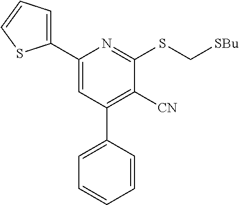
C1([CN])=C(C2=CC=CC=C2)C=C(C2=CC=CS2)N=C1SC[SBu]
